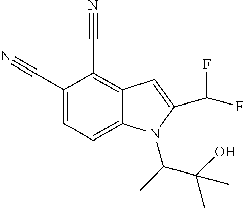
C1(C#N)=CC=C2C(=C1C#N)C=C(C(F)F)N2C(C(C)(O)C)C
